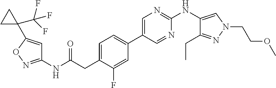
C1(NC(=O)CC2=CC=C(C3=CN=C(NC4=CN(CCOC)N=C4CC)N=C3)C=C2F)=NOC(C2(C(F)(F)F)CC2)=C1
